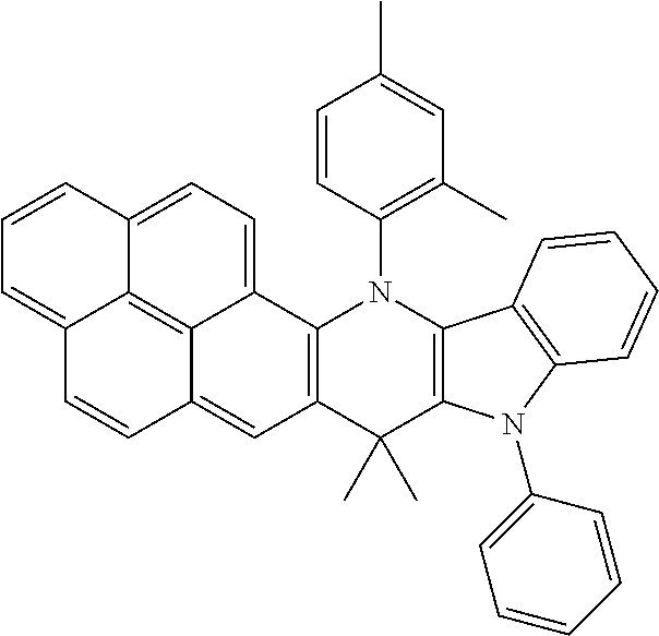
C12=CC=C3C4=C1C(=CC1=C2N(C2=C(C)C=C(C)C=C2)C2=C(C1(C)C)N(C1=CC=CC=C1)C1=C2C=CC=C1)C=CC4=CC=C3
